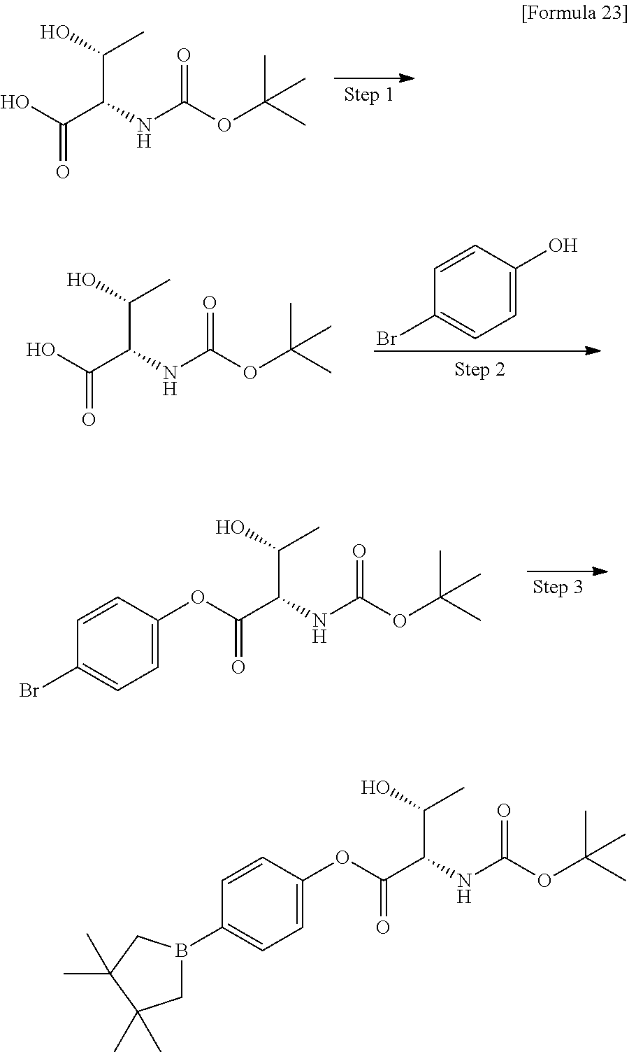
OC(C(NC(OC(C)(C)C)=O)C(O)C)=O.OC(C(NC(OC(C)(C)C)=O)C(O)C)=O.C1=C(O)C=CC(Br)=C1.O(C(C(NC(OC(C)(C)C)=O)C(O)C)=O)C1=CC=C(Br)C=C1.O(C(C(NC(OC(C)(C)C)=O)C(O)C)=O)C1=CC=C(B2CC(C)(C)C(C)(C)C2)C=C1
